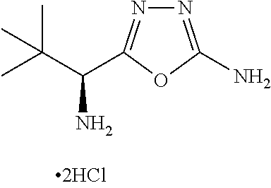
NC(C(C)(C)C)C1=NN=C(N)O1
